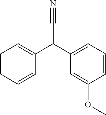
C1=CC=CC(C(C2=CC=CC(OC)=C2)C#N)=C1
